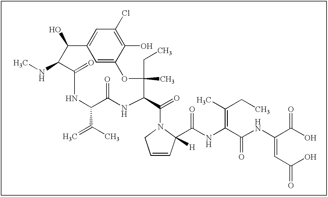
C1(NC)C(O)C2=CC(Cl)=C(O)C(=C2)OC(CC)(C)C(C(N2CC=CC2([H])C(NC(C(NC(C(O)=O)=CC(O)=O)=O)=C(C)CC)=O)=O)NC(=O)C(C(C)=C)NC1=O
